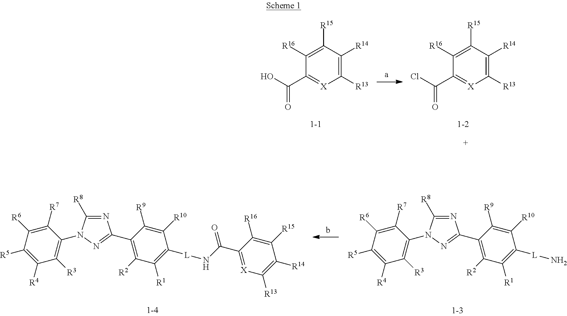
N1=C([R8])N(C2=C([R3])C([R4])=C([R5])C([R6])=C2[R7])N=C1C1=C([R2])C([R1])=C([L]NC(C2=[X]C([R13])=C([R14])C([R15])=C2[R16])=O)C([R10])=C1[R9].N1=C([R8])N(C2=C([R3])C([R4])=C([R5])C([R6])=C2[R7])N=C1C1=C([R2])C([R1])=C([L]N)C([R10])=C1[R9].C1([R13])=C([R14])C([R15])=C([R16])C(C(Cl)=O)=[X]1.C1([R13])=C([R14])C([R15])=C([R16])C(C(O)=O)=[X]1
